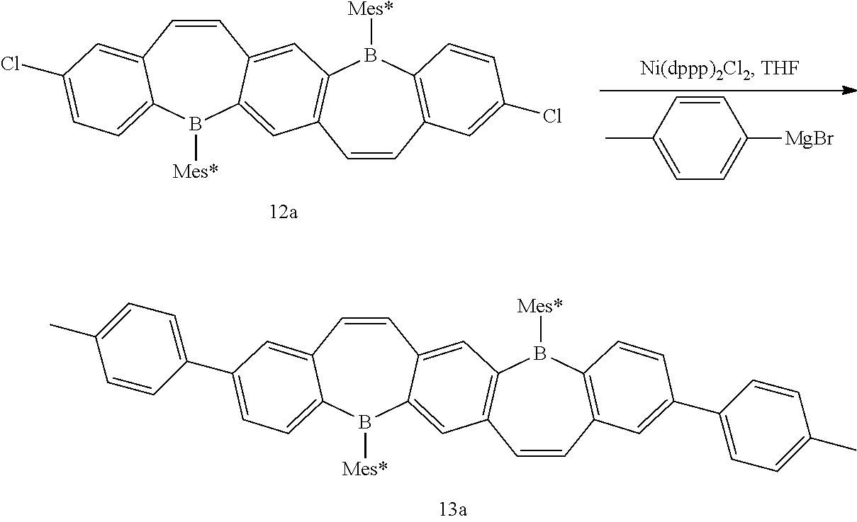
C1=CC2=CC(C3=CC=C(C)C=C3)=CC=C2B([Mes*])C2=CC3=C(C=C12)B([Mes*])C1=C(C=C3)C=C(C2=CC=C(C)C=C2)C=C1.C1=CC2=CC(Cl)=CC=C2B([Mes*])C2=CC3=C(C=C12)B([Mes*])C1=C(C=C3)C=C(Cl)C=C1.C1=CC(C)=CC=C1[MgBr]
